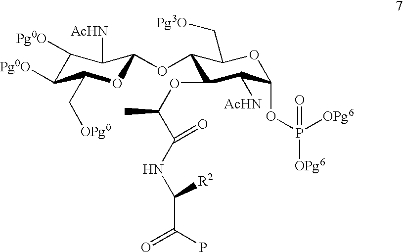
C1([Pg0O])C([Pg0O])C(C[OPg0])OC(OC2C(OC(C(=O)NC([R2])C(P)=O)C)C([AcHN])C(OP([OPg6])([OPg6])=O)OC2C[Pg3O])C1[AcHN]
